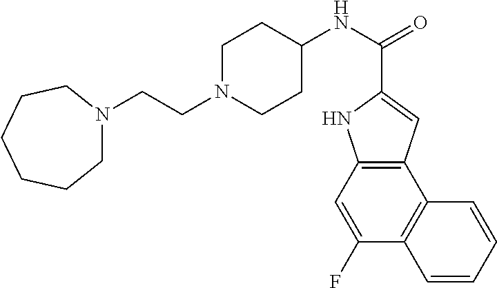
C12=C(C=C(F)C3=C1C=CC=C3)NC(C(NC1CCN(CCN3CCCCCC3)CC1)=O)=C2
